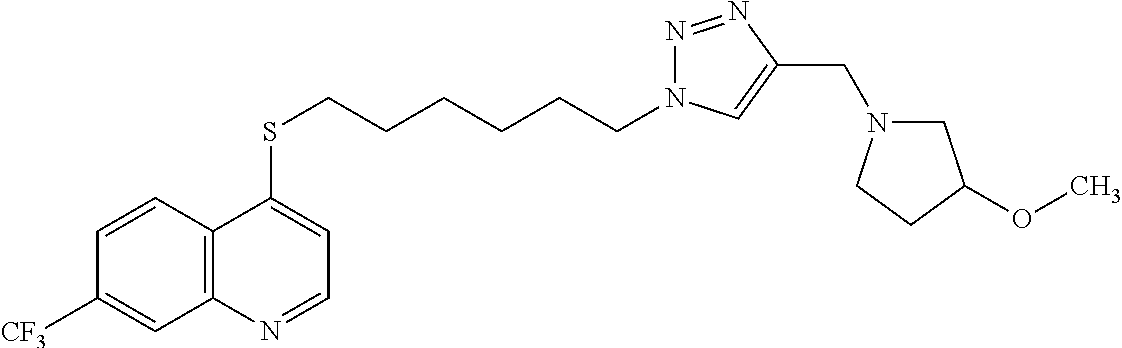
C12=C(C=CC([CF3])=C1)C(SCCCCCCN1N=NC(CN3CC(OC)CC3)=C1)=CC=N2
